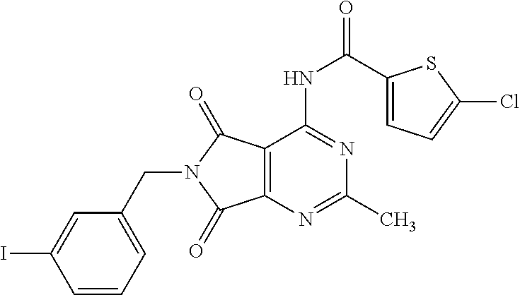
C1=C(I)C=CC=C1CN1C(=O)C2=C(N=C(C)N=C2NC(C2=CC=C(Cl)S2)=O)C1=O
